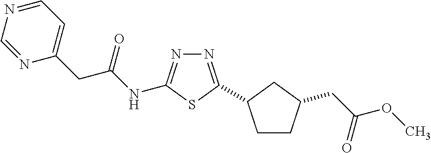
N1=C(C2CCC(CC(OC)=O)C2)SC(NC(CC2=CC=NC=N2)=O)=N1
